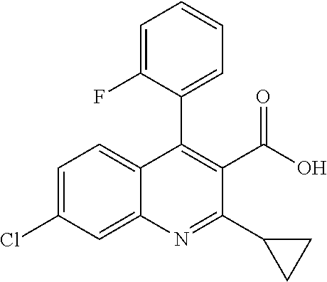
C1=C(Cl)C=C2C(=C1)C(C1=CC=CC=C1F)=C(C(O)=O)C(C1CC1)=N2
